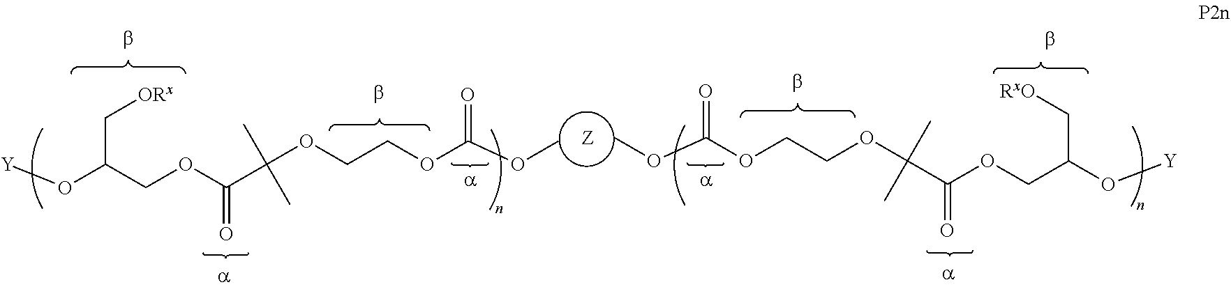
[Y]OC(COC(=O)C(OCCOC(OC)=O)(C)C)C[ORx].COC(OCCOC(C(OCC(O[Y])C[RxO])=O)(C)C)=O
